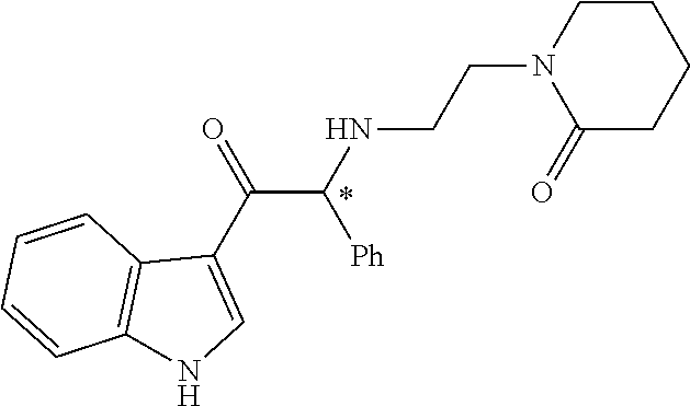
C1CN(CCNC(C(C2=CNC3=C2C=CC=C3)=O)[Ph])C(=O)CC1
